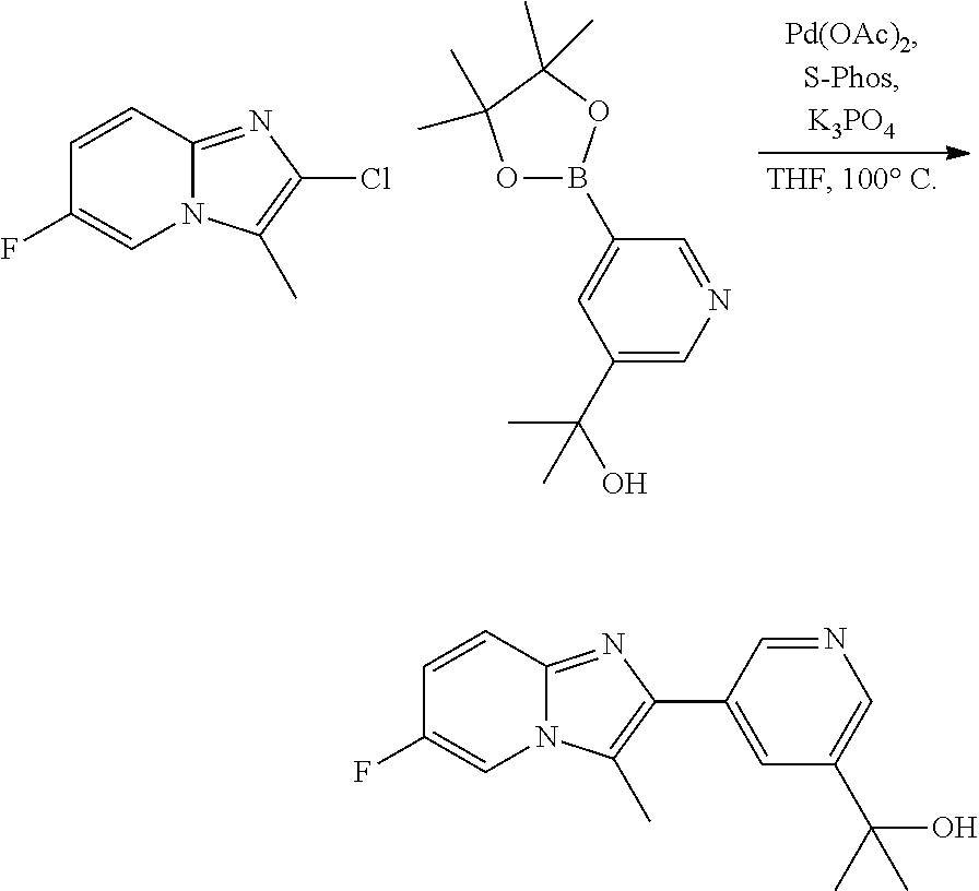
C1=CC2=NC(Cl)=C(C)N2C=C1F.C1(C(O)(C)C)=CN=CC(B2OC(C)(C)C(C)(C)O2)=C1.C1=CC2=NC(C3=CC(C(C)(O)C)=CN=C3)=C(C)N2C=C1F
